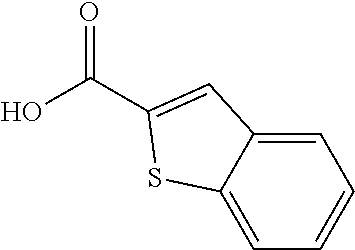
C1=C2C(=CC=C1)SC(C(O)=O)=C2
